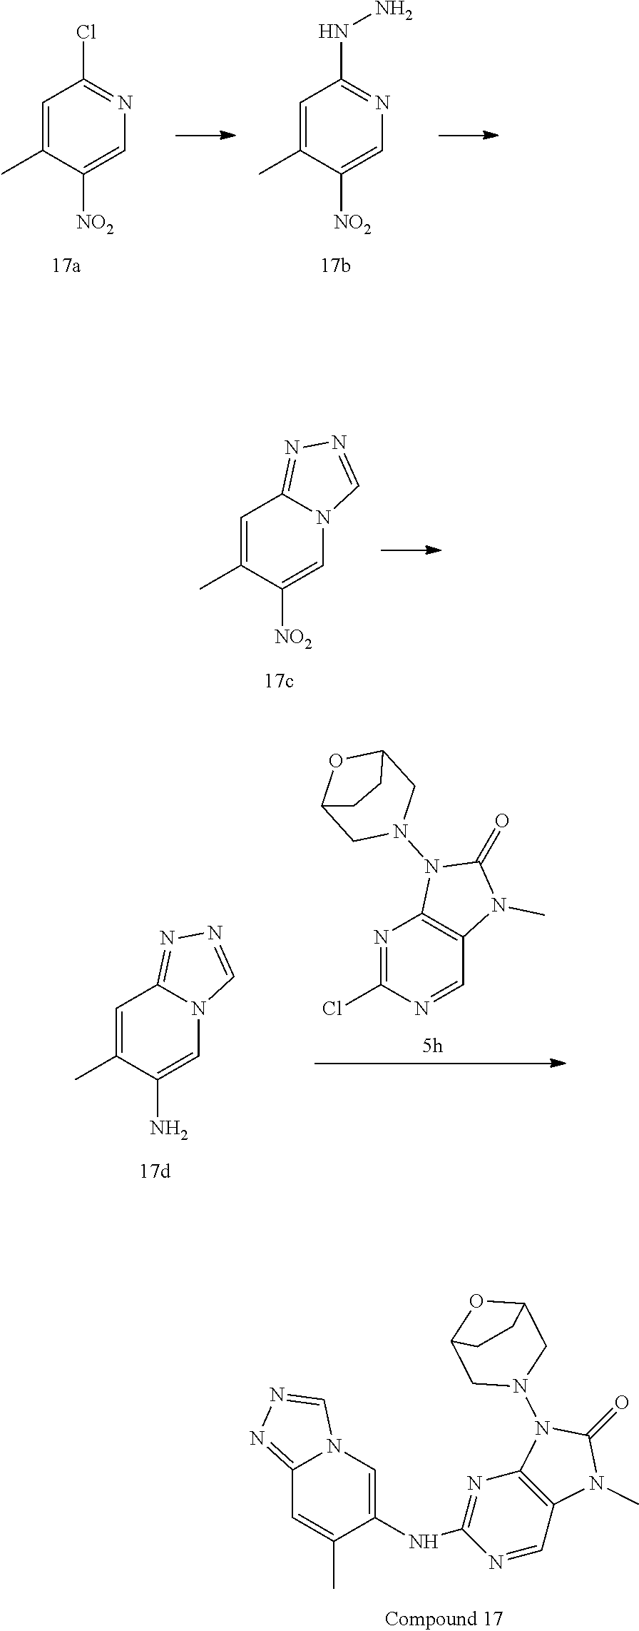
C1=C(C)C([NO2])=CN=C1Cl.C1=C(C)C([NO2])=CN=C1NN.C1=C(C)C([NO2])=CN2C1=NN=C2.N1=C(Cl)N=CC2=C1N(N1CC3OC(C1)CC3)C(=O)N2C.C1=C(C)C(N)=CN2C1=NN=C2.N(C1=NC2=C(C=N1)N(C)C(=O)N2N1CC2OC(C1)CC2)C1=CN2C(=NN=C2)C=C1C
